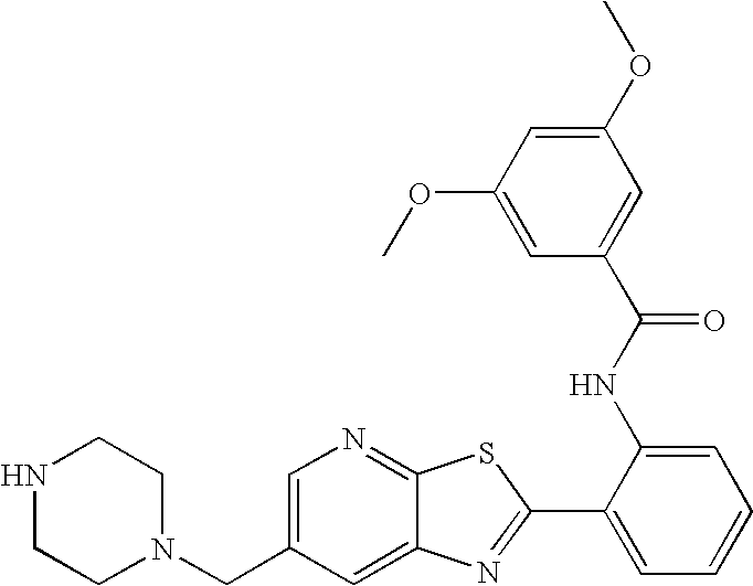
C12=CC(CN3CCNCC3)=CN=C1SC(C1=CC=CC=C1NC(C1=CC(OC)=CC(OC)=C1)=O)=N2
